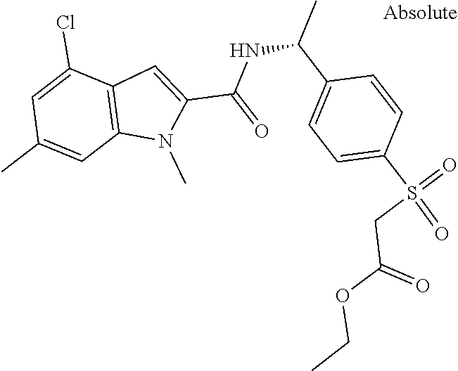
C12=C(C(Cl)=CC(C)=C1)C=C(C(=O)NC(C)C1=CC=C(S(=O)(=O)CC(OCC)=O)C=C1)N2C
